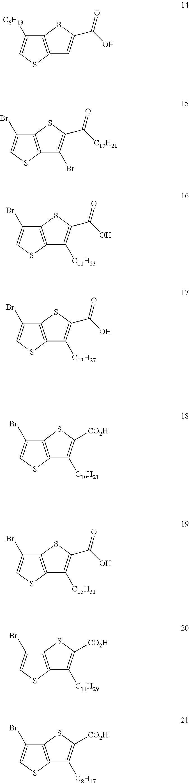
C12=C(SC=C1[C6H13])C=C(C(O)=O)S2.C12=C(SC=C1Br)C(Br)=C(C([C10H21])=O)S2.C12=C(SC=C1Br)C([C11H23])=C(C(O)=O)S2.C12=C(SC=C1Br)C([C13H27])=C(C(O)=O)S2.C12=C(SC=C1Br)C([C10H21])=C([CO2H])S2.C12=C(SC=C1Br)C([C15H31])=C(C(O)=O)S2.C12=C(SC=C1Br)C([C14H29])=C([CO2H])S2.C12=C(SC=C1Br)C([C8H17])=C([CO2H])S2
